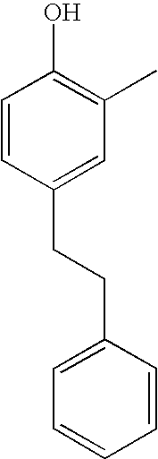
C1=CC(CCC2=CC=CC=C2)=CC(C)=C1O
